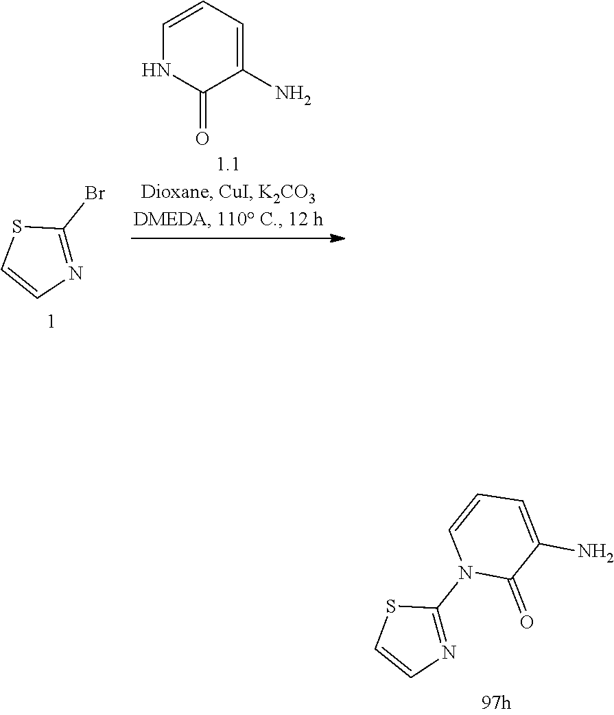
C1=CC=C(N)C(=O)N1.C1(Br)=NC=CS1.C1(N2C(=O)C(N)=CC=C2)=NC=CS1
